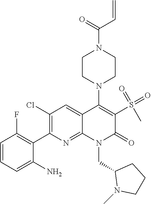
C1(Cl)=C(C2=C(F)C=CC=C2N)N=C2C(=C1)C(N1CCN(C(=O)C=C)CC1)=C(S(=O)(=O)C)C(=O)N2CC1N(C)CCC1
